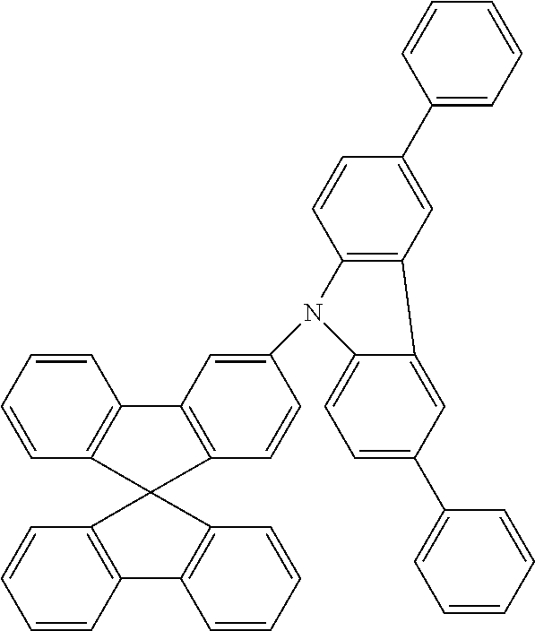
C1=CC2=C(C=C1)C1(C3=C2C=CC=C3)C2=C(C=CC=C2)C2=C1C=CC(N1C3=C(C=C(C4=CC=CC=C4)C=C3)C3=CC(C4=CC=CC=C4)=CC=C13)=C2
